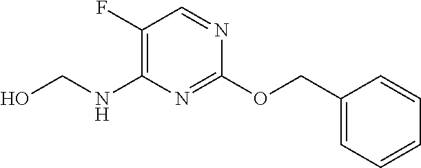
C1(COC2=NC(NCO)=C(F)C=N2)=CC=CC=C1
